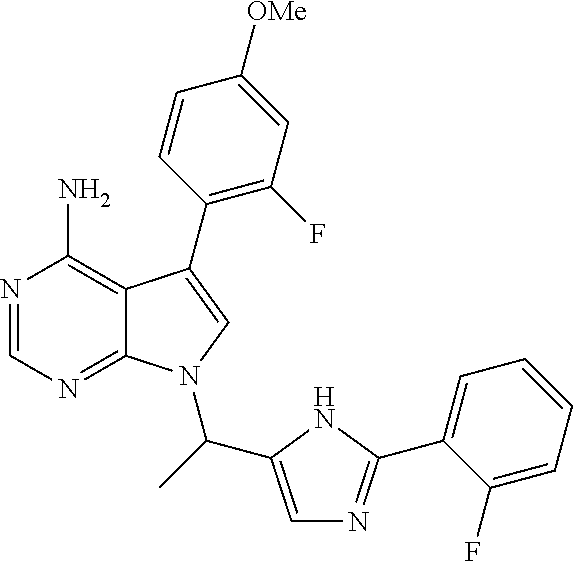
N1=CN=C2C(=C1N)C(C1=C(F)C=C([OMe])C=C1)=CN2C(C1=CN=C(C2=CC=CC=C2F)N1)C
